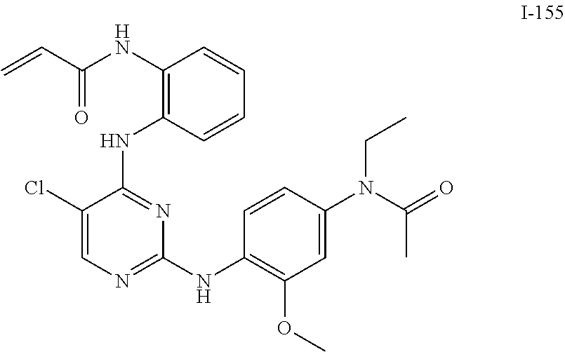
C=CC(=O)NC1=C(NC2=NC(NC3=C(OC)C=C(N(C(=O)C)CC)C=C3)=NC=C2Cl)C=CC=C1
